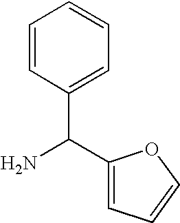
C(N)(C1=CC=CO1)C1=CC=CC=C1
